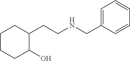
C1(CCNCC2=CC=CC=C2)CCCCC1O
